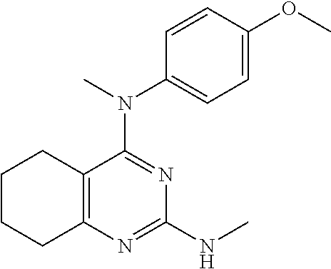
C12=C(N=C(NC)N=C1N(C)C1=CC=C(OC)C=C1)CCCC2
